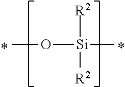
CO[Si](C)([R2])[R2]
